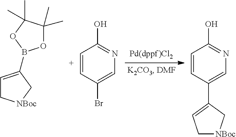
C1=C(B2OC(C)(C)C(C)(C)O2)C[NBoc]C1.C1=CC(Br)=CN=C1O.C1=CC(C2=CC[NBoc]C2)=CN=C1O
